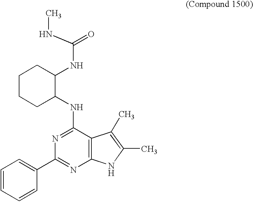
CNC(=O)NC1CCCCC1NC1=NC(C2=CC=CC=C2)=NC2=C1C(C)=C(C)N2
